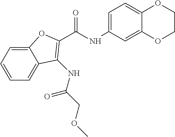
C12=CC=CC=C1C(NC(COC)=O)=C(C(NC1=CC=C3C(=C1)OCCO3)=O)O2
